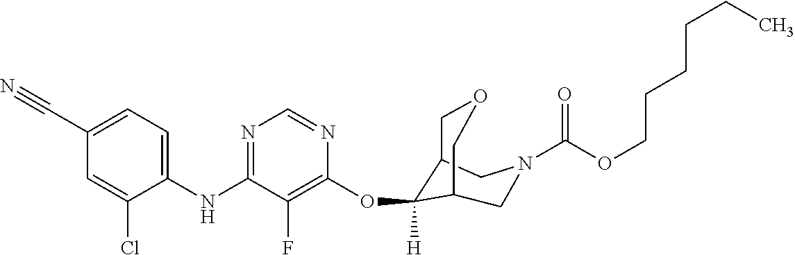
C1(NC2=NC=NC(OC3([H])C4COCC3CN(C(OCCCCCC)=O)C4)=C2F)=CC=C(C#N)C=C1Cl
